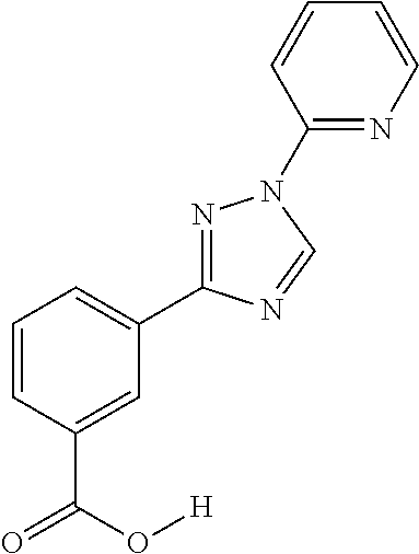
C1=CC=C(C2=NN(C3=NC=CC=C3)C=N2)C=C1C(=O)O[H]
